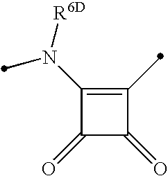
C1(N([R6D])C)=C(C)C(=O)C1=O
